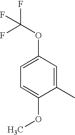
C1(C)=CC(OC(F)(F)F)=CC=C1OC
